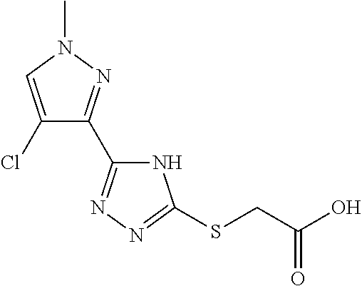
C1(Cl)=CN(C)N=C1C1=NN=C(SCC(O)=O)N1
